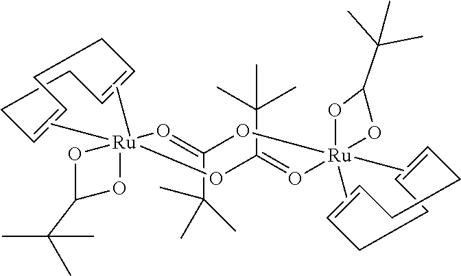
O1C(C(C)(C)C)O[Ru]12(C)(C)O=C(C(C)(C)C)O[Ru]1(C)(C)(O=C(C(C)(C)C)O2)OC(C(C)(C)C)O1.C1=CCCC=CCC1.C1=CCCC=CCC1
